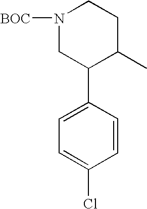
C1=C(Cl)C=CC(C2C(C)CCN([BOC])C2)=C1
